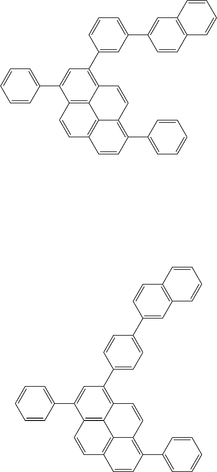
C12=C3C=CC4=C1C(=C(C1=CC=CC=C1)C=C4)C=CC2=C(C1=CC=C(C2=CC4=C(C=C2)C=CC=C4)C=C1)C=C3C1=CC=CC=C1.C12=C3C=CC4=C1C(=C(C1=CC=CC=C1)C=C4)C=CC2=C(C1=CC(C2=CC4=C(C=C2)C=CC=C4)=CC=C1)C=C3C1=CC=CC=C1
